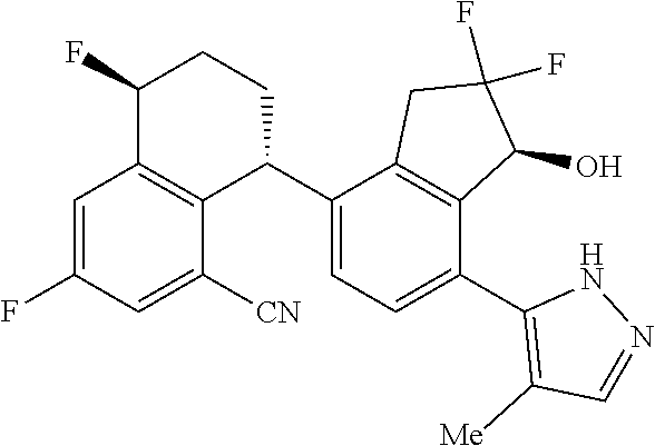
C1=C(F)C=C([CN])C2=C1C(F)CCC2C1=CC=C(C2=C([Me])C=NN2)C2=C1CC(F)(F)C2O
